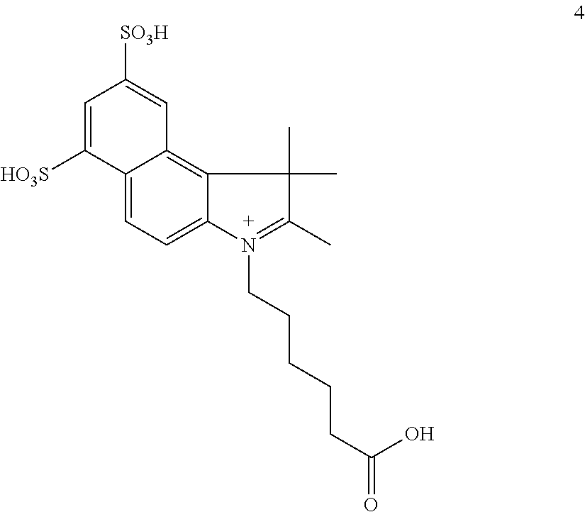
C12=CC=C3C(=C1C=C([SO3H])C=C2[HO3S])C(C)(C)C(C)=N3CCCCCC(=O)O
